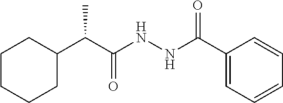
C1CC(C(C(NNC(C2=CC=CC=C2)=O)=O)C)CCC1
